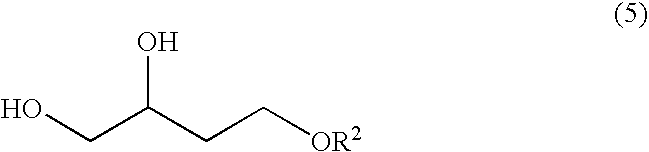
OCC(CC[OR2])O
